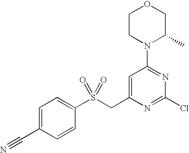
C1(S(CC2=CC(N3C(C)COCC3)=NC(Cl)=N2)(=O)=O)=CC=C(C#N)C=C1
